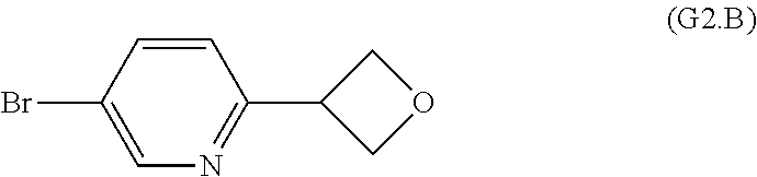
C1=CC(C2COC2)=NC=C1Br
